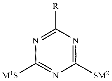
N1=C([R])N=C([SM2])N=C1[M1S]
